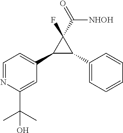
C1=NC(C(C)(C)O)=CC(C2C(C3=CC=CC=C3)C2(F)C(=O)[NHOH])=C1
